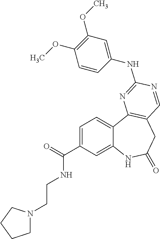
C12=CC(C(=O)NCCN3CCCC3)=CC=C1C1=C(CC(=O)N2)C=NC(NC2=CC(OC)=C(OC)C=C2)=N1
